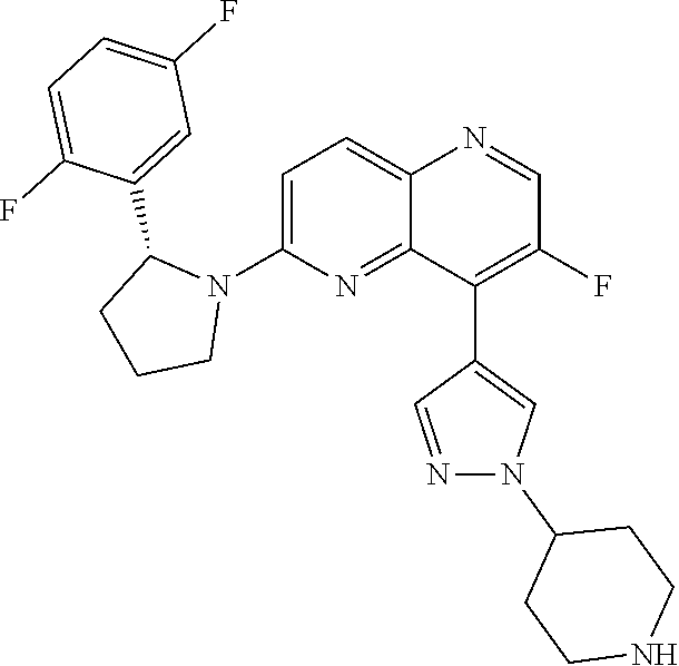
C1=C(N2C(C3=CC(F)=CC=C3F)CCC2)N=C2C(=C1)N=CC(F)=C2C1=CN(C2CCNCC2)N=C1
